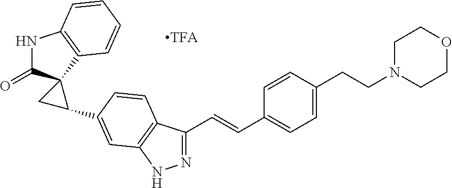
[TFA].C1(=O)C2(C3=C(N1)C=CC=C3)CC2C1=CC2=C(C=C1)C(C=CC1=CC=C(CCN3CCOCC3)C=C1)=NN2
